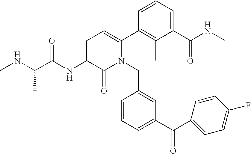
C1=C(NC(C(NC)C)=O)C(=O)N(CC2=CC(C(C3=CC=C(F)C=C3)=O)=CC=C2)C(C2=C(C)C(C(NC)=O)=CC=C2)=C1
